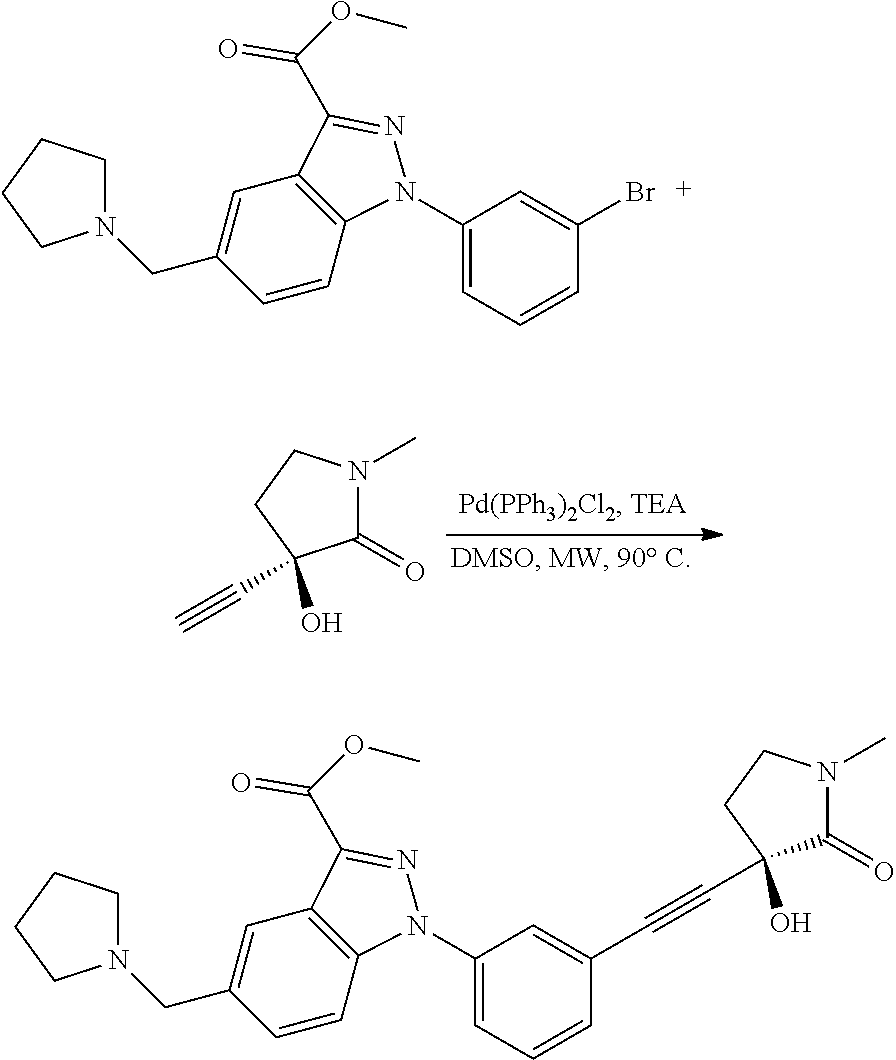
C1(N2C3=C(C=C(CN4CCCC4)C=C3)C(C(OC)=O)=N2)=CC=CC(C#CC2(O)C(=O)N(C)CC2)=C1.N1(C)C(=O)C(O)(C#C)CC1.C1(N2C3=C(C=C(CN4CCCC4)C=C3)C(C(OC)=O)=N2)=CC=CC(Br)=C1
